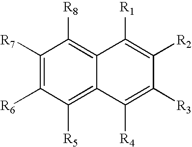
C1([R7])=C([R6])C([R5])=C2C(=C1[R8])C([R1])=C([R2])C([R3])=C2[R4]
